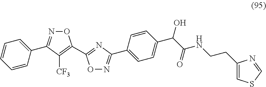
C1=CC=CC(C2=NOC(C3=NC(C4=CC=C(C(C(NCCC5=CSC=N5)=O)O)C=C4)=NO3)=C2[CF3])=C1
